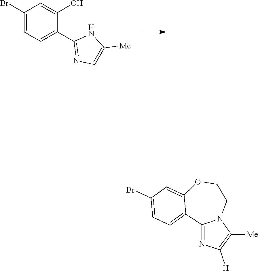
C1(Br)=CC=C(C2=NC=C([Me])N2)C(O)=C1.C12=NC([H])=C([Me])N1CCOC1=CC(Br)=CC=C21
